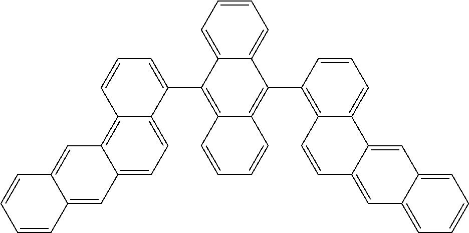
C1=C2C(C3=CC=CC4=C5C(=CC=C43)C=C3C(=C5)C=CC=C3)=C3C=CC=CC3=C(C3=C4C(=CC=C3)C3=CC5=CC=CC=C5C=C3C=C4)C2=CC=C1
